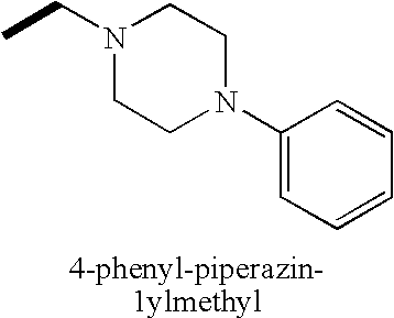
N1(CC)CCN(C2=CC=CC=C2)CC1
